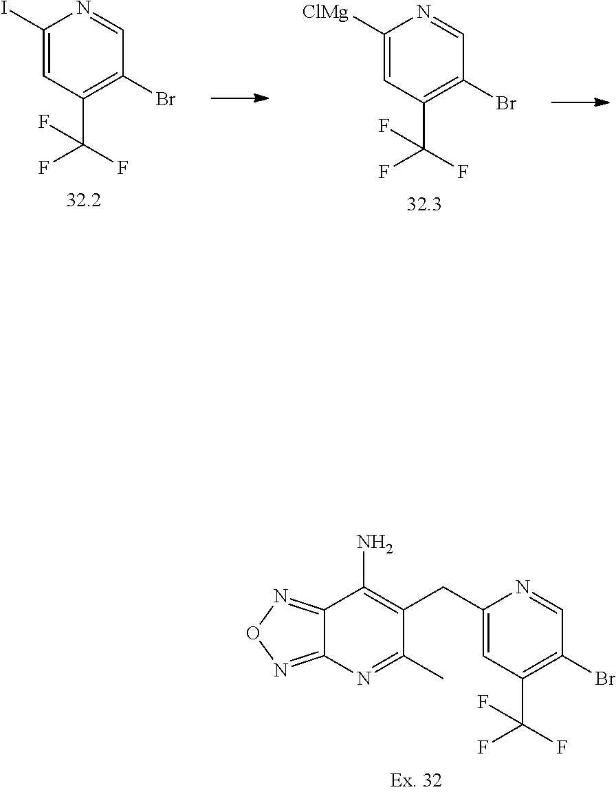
C12=NON=C1N=C(C)C(CC1=CC(C(F)(F)F)=C(Br)C=N1)=C2N.C1(I)=CC(C(F)(F)F)=C(Br)C=N1.C1([ClMg])=CC(C(F)(F)F)=C(Br)C=N1
